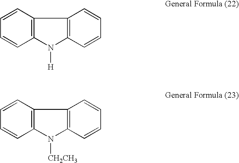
C12=C(C=CC=C1)C1=C(N2[H])C=CC=C1.C12=C(C=CC=C1)C1=C(N2[CH2CH3])C=CC=C1
